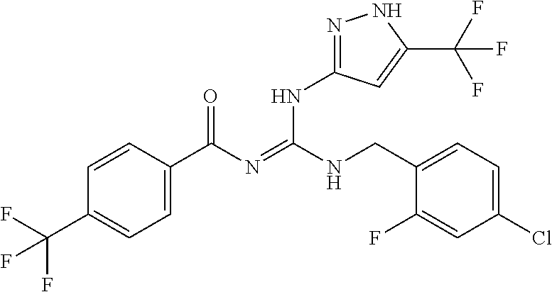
C1=CC(C(N=C(NCC2=CC=C(Cl)C=C2F)NC2=NNC(C(F)(F)F)=C2)=O)=CC=C1C(F)(F)F
